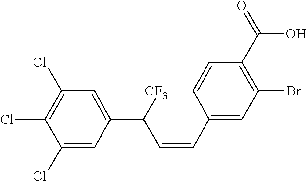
ClC1=C(Cl)C=C(C(C=CC2=CC(Br)=C(C(O)=O)C=C2)[CF3])C=C1Cl
